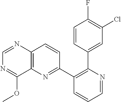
C1=CC(C2=C(C3=NC4=C(C=C3)N=CN=C4OC)C=CC=N2)=CC(Cl)=C1F
